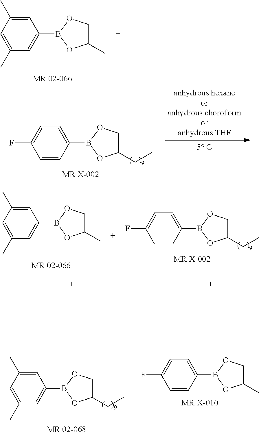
C1(C)COB(C2=CC(C)=CC(C)=C2)O1.C1(CC)COB(C2=CC=C(F)C=C2)O1.[MR X-002].C1(CC)COB(C2=CC=C(F)C=C2)O1.[MR X-002].C1(C)COB(C2=CC(C)=CC(C)=C2)O1.C1(CC)COB(C2=CC(C)=CC(C)=C2)O1.[MR 02-068].C1(C)COB(C2=CC=C(F)C=C2)O1.[MR X-010]
